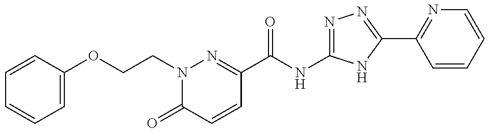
C1(C(NC2=NN=C(C3=NC=CC=C3)N2)=O)=NN(CCOC2=CC=CC=C2)C(=O)C=C1
